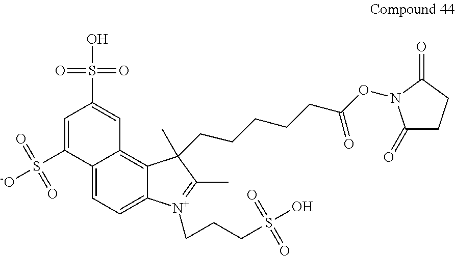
C12=CC=C3C(=C1C=C(S(O)(=O)=O)C=C2S([-O])(=O)=O)C(C)(CCCCCC(ON1C(=O)CCC1=O)=O)C(C)=[N+]3CCCS(O)(=O)=O
